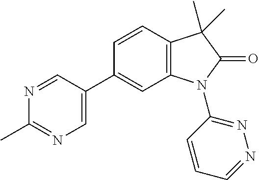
C1(C)=NC=C(C2=CC3=C(C=C2)C(C)(C)C(=O)N3C2=NN=CC=C2)C=N1
